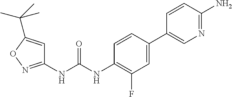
C1(NC(NC2=C(F)C=C(C3=CN=C(N)C=C3)C=C2)=O)=NOC(C(C)(C)C)=C1
